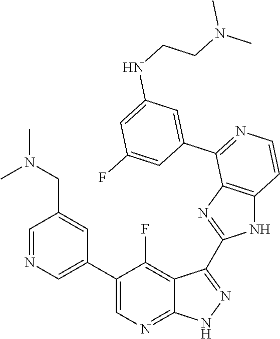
C1=NC=C(C2=CN=C3C(=C2F)C(C2=NC4=C(N2)C=CN=C4C2=CC(NCCN(C)C)=CC(F)=C2)=N[N H]3)C=C1CN(C)C
